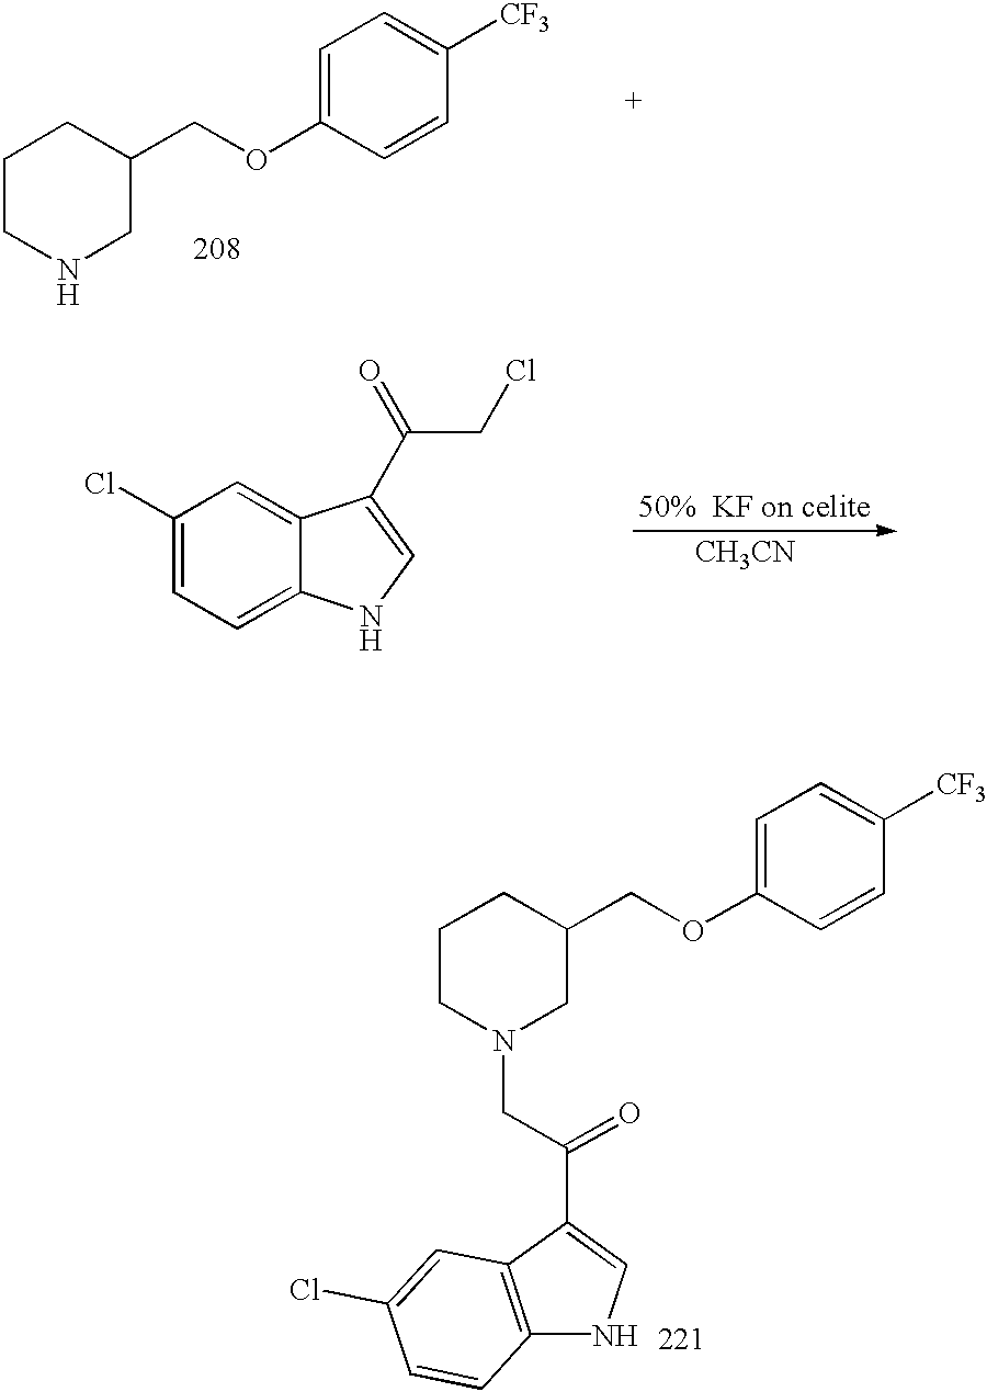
C1CNCC(COC2=CC=C([CF3])C=C2)C1.[CH3CN].C1(Cl)=CC=C2C(=C1)C(C(=O)CCl)=CN2.C1CN(CC(=O)C2=CNC3=C2C=C(Cl)C=C3)CC(COC2=CC=C([CF3])C=C2)C1
